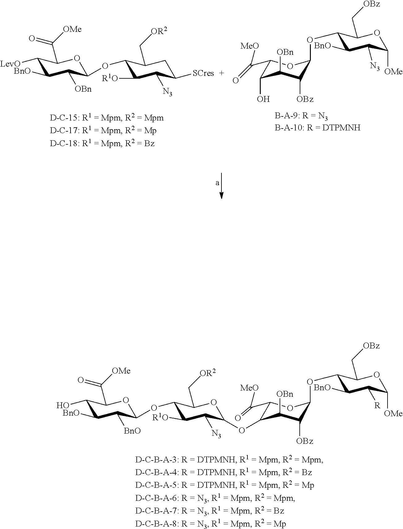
C1(O)C([BnO])C([BnO])C(OC2C([R1O])C([N3])C(OC3C(C([MeO])=O)OC(OC4C([BnO])C([R])C([OMe])OC4C[OBz])C([OBz])C3[OBn])OC2C[OR2])OC1C([OMe])=O.C1(C([MeO])=O)C(O)C([OBn])C([OBz])C(OC2C([BnO])C([N3])C([OMe])OC2C[OBz])O1.C1([LevO])C([BnO])C([OBn])C(OC2C([R1O])C([N3])C([SCres])CC2C[OR2])OC1C([OMe])=O
